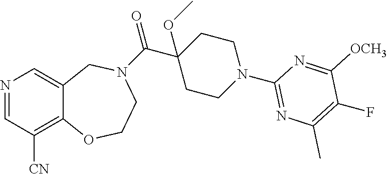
N1=CC([CN])=C2C(=C1)CN(C(C1(OC)CCN(C3=NC(C)=C(F)C([OCH3])=N3)CC1)=O)CCO2
